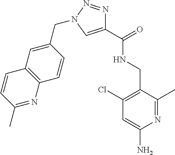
C1(C(=O)NCC2=C(Cl)C=C(N)N=C2C)=CN(CC2=CC3=C(C=C2)N=C(C)C=C3)N=N1
